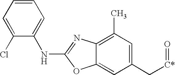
C1(Cl)=CC=CC=C1NC1=NC2=C(C)C=C(C[C*]=O)C=C2O1
